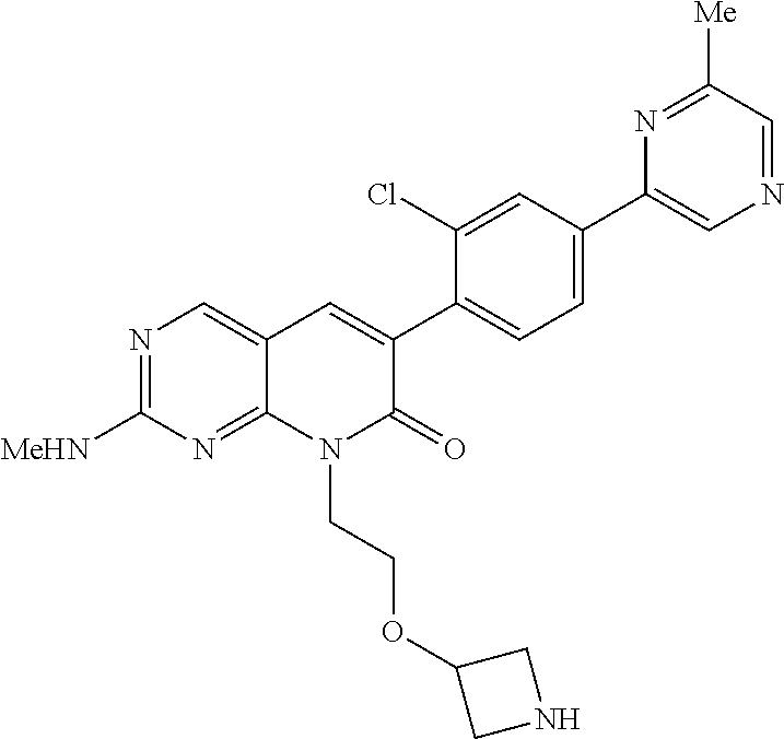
N1=C([MeHN])N=C2C(=C1)C=C(C1=CC=C(C3=CN=CC([Me])=N3)C=C1Cl)C(=O)N2CCOC1CNC1
